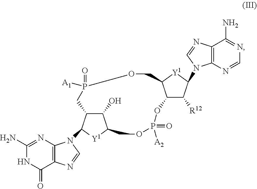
C1(O)C2C(N3C4=C(C(=O)NC(N)=N4)N=C3)[Y1]C1COP([A2])(=O)OC1C([R12])C(N3C4=C(C(N)=NC=N4)N=C3)[Y1]C1COP(=O)([A1])C2
